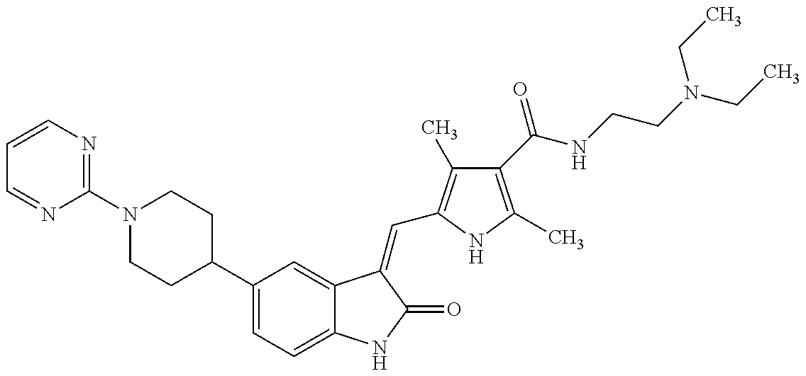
C1=CN=C(N2CCC(C3=CC=C4C(=C3)C(=CC3=C(C)C(C(NCCN(CC)CC)=O)=C(C)N3)C(=O)N4)CC2)N=C1
